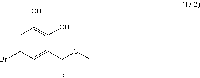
C1=C(Br)C=C(C(OC)=O)C(O)=C1O
